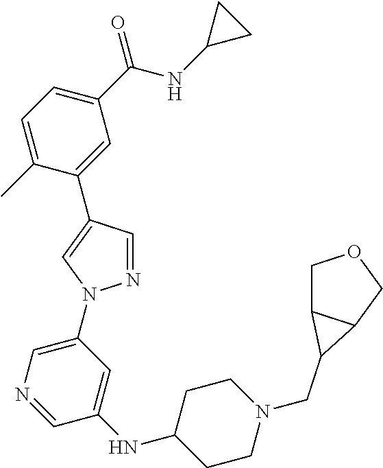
C1=C(C)C(C2=CN(C3=CN=CC(NC4CCN(CC5C6COCC65)CC4)=C3)N=C2)=CC(C(NC2CC2)=O)=C1
